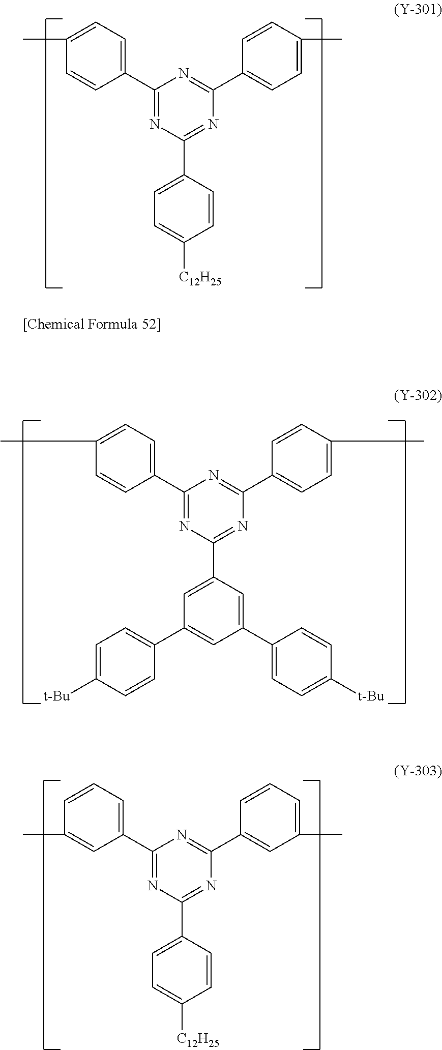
C1(C2=NC(C3=CC=C([C12H25])C=C3)=NC(C3=CC=C(C)C=C3)=N2)=CC=C(C)C=C1.C1(C2=NC(C3=CC(C4=CC=C([t-Bu])C=C4)=CC(C4=CC=C([t-Bu])C=C4)=C3)=NC(C3=CC=C(C)C=C3)=N2)=CC=C(C)C=C1.C1(C2=NC(C3=CC=C([C12H25])C=C3)=NC(C3=CC(C)=CC=C3)=N2)=CC=CC(C)=C1
